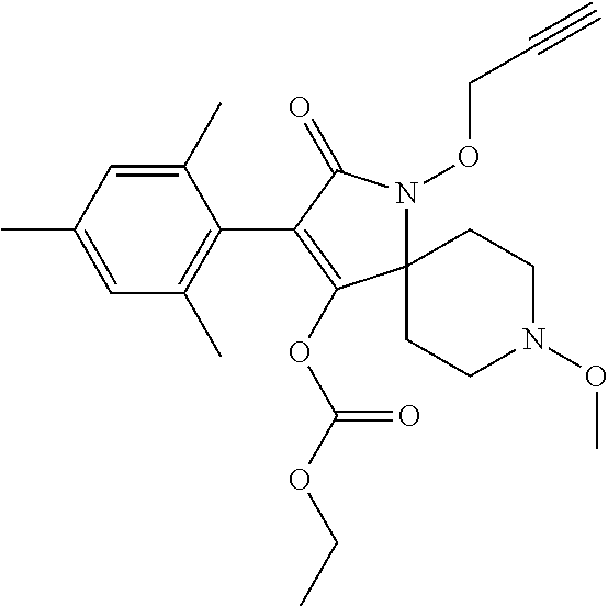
C12(N(OCC#C)C(=O)C(C3=C(C)C=C(C)C=C3C)=C1OC(OCC)=O)CCN(OC)CC2
